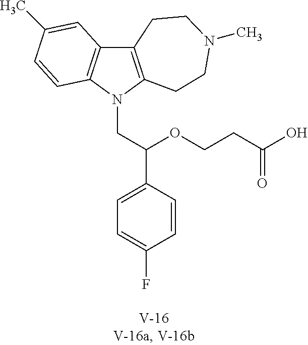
C12=C(N(CC(C3=CC=C(F)C=C3)OCCC(=O)O)C3=C1C=C(C)C=C3)CCN(C)CC2
